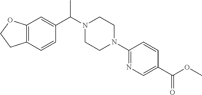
C1(C(N2CCN(C3=NC=C(C(OC)=O)C=C3)CC2)C)=CC2=C(C=C1)CCO2
